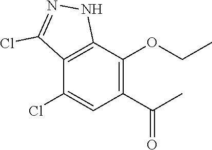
O=C(C)C1=C(OCC)C2=C(C(Cl)=C1)C(Cl)=NN2
